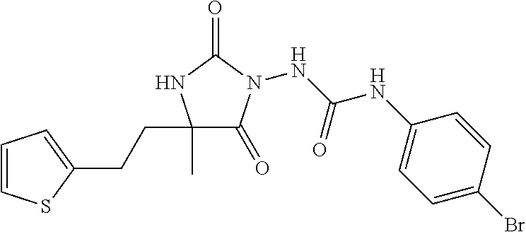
N(C(NC1=CC=C(Br)C=C1)=O)N1C(=O)C(C)(CCC2=CC=CS2)NC1=O
